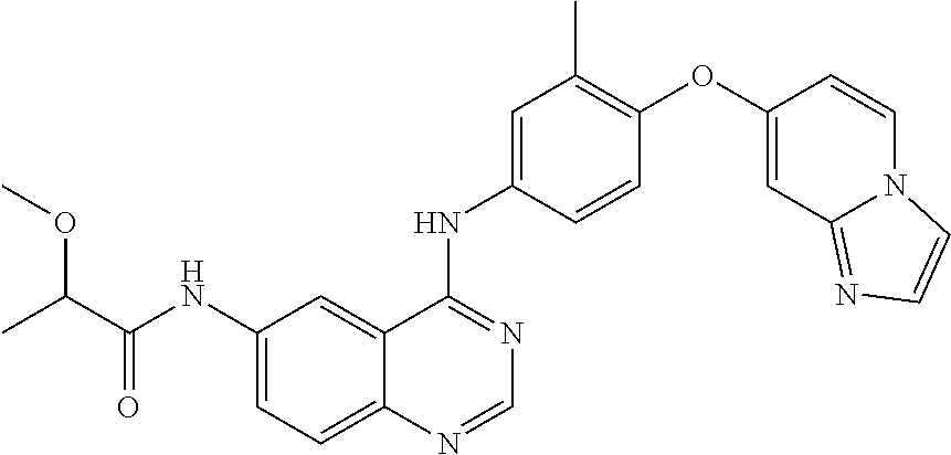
C12=CC=C(NC(C(C)OC)=O)C=C1C(NC1=CC(C)=C(OC3=CC4=NC=CN4C=C3)C=C1)=NC=N2
